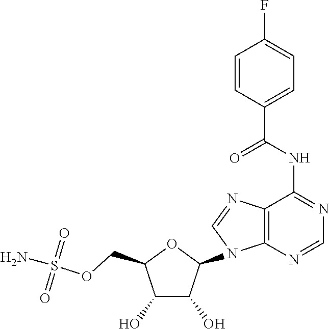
C1(O)C(O)C(N2C3=C(N=C2)C(NC(C2=CC=C(F)C=C2)=O)=NC=N3)OC1COS(N)(=O)=O
